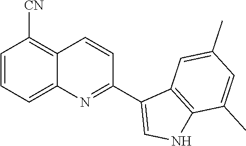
C1=CC=C2C(=C1[CN])C=CC(C1=CNC3=C1C=C(C)C=C3C)=N2
